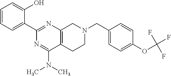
C1=CC=C(C2=NC3=C(C(N(C)C)=N2)CCN(CC2=CC=C(OC(F)(F)F)C=C2)C3)C(O)=C1
